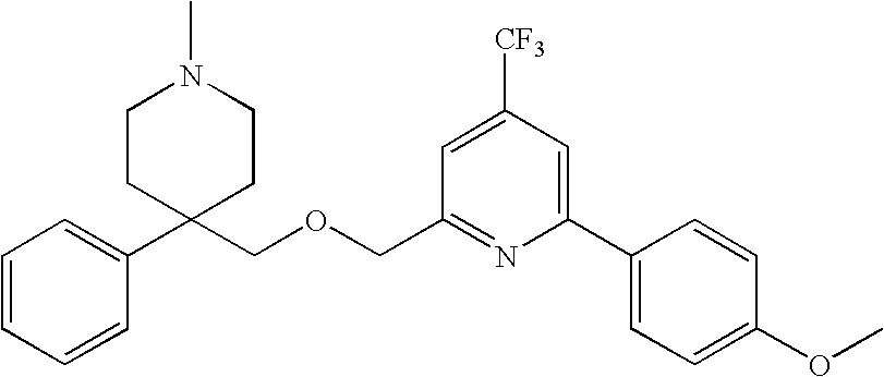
C1=CC=C(C2(COCC3=NC(C4=CC=C(OC)C=C4)=CC([CF3])=C3)CCN(C)CC2)C=C1
